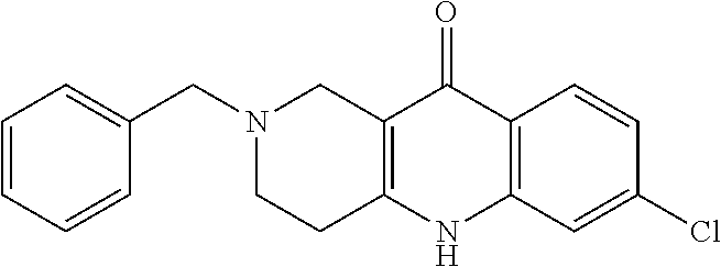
N1(CC2=CC=CC=C2)CCC2=C(C1)C(=O)C1=C(N2)C=C(Cl)C=C1
